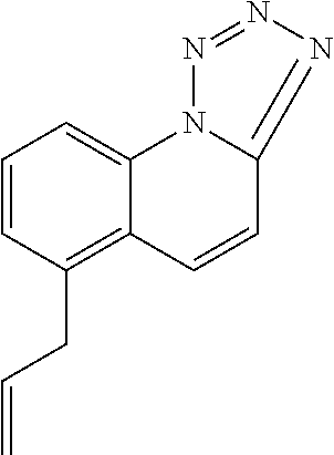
N1=C2N(N=N1)C1=CC=CC(CC=C)=C1C=C2
